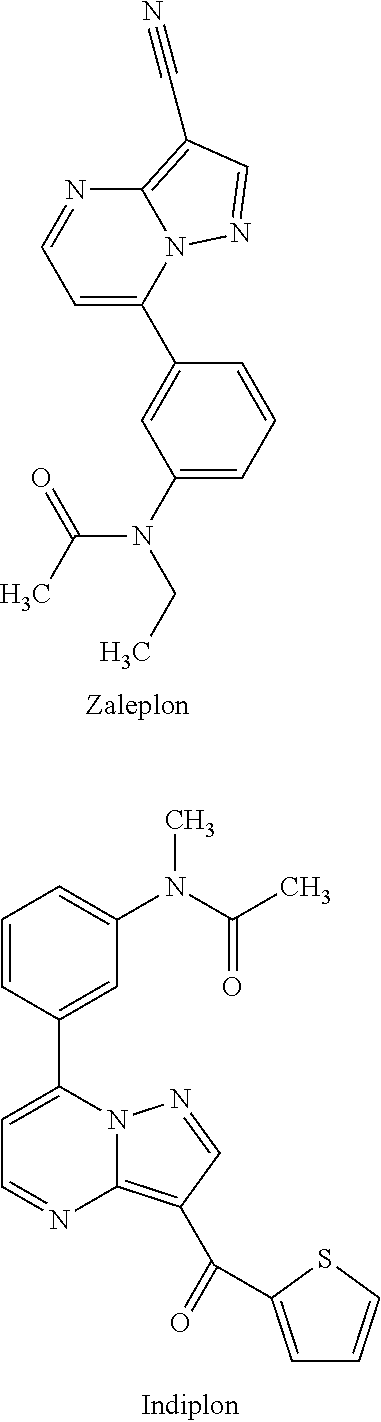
C1=C(C2=CC(N(C(C)=O)CC)=CC=C2)N2C(=C(C#N)C=N2)N=C1.C1=CC(C2=CC=NC3=C(C(=O)C4=CC=CS4)C=NN23)=CC(N(C(C)=O)C)=C1
